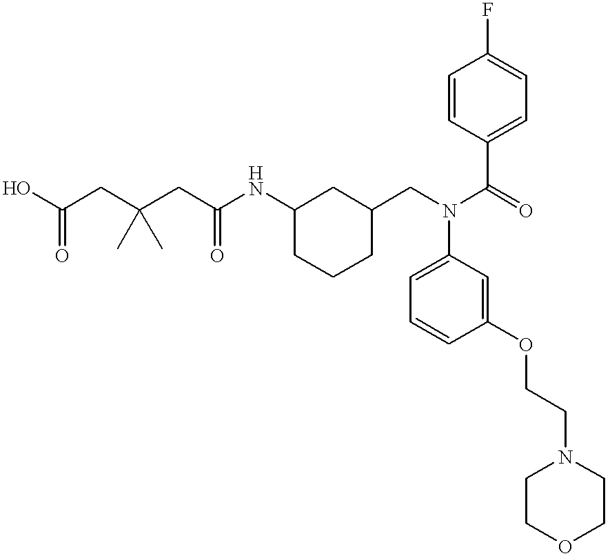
C(=O)(CC(CC(=O)NC1CCCC(CN(C2=CC=CC(OCCN3CCOCC3)=C2)C(=O)C2=CC=C(F)C=C2)C1)(C)C)O
